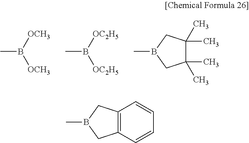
CB([OCH3])[OCH3].CB([OC2H5])[OC2H5].CB1CC(C)(C)C(C)(C)C1.CB1CC2=C(C1)C=CC=C2
